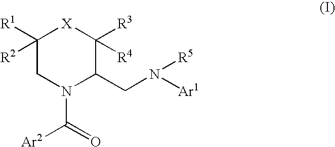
C1(CN([R5])[Ar1])C([R3])([R4])[X]C([R1])([R2])CN1C(=O)[Ar2]
